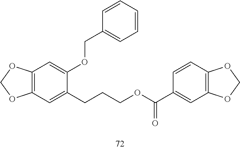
C12=C(OCO1)C=C(OCC1=CC=CC=C1)C(CCCOC(=O)C1=CC3=C(C=C1)OCO3)=C2
